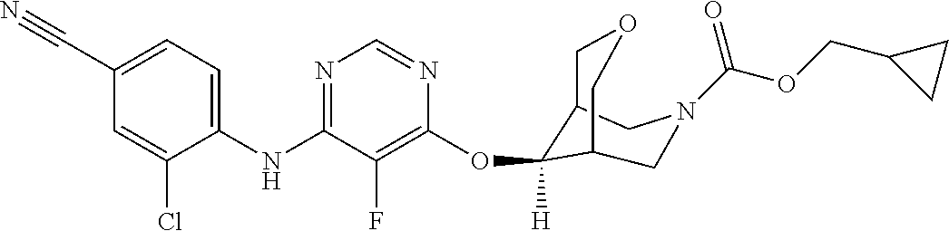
C1(NC2=NC=NC(OC3([H])C4COCC3CN(C(=O)OCC3CC3)C4)=C2F)=CC=C(C#N)C=C1Cl
